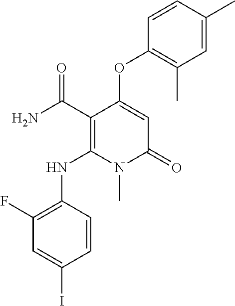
C1(F)=C(NC2=C(C(N)=O)C(OC3=C(C)C=C(C)C=C3)=CC(=O)N2C)C=CC(I)=C1
